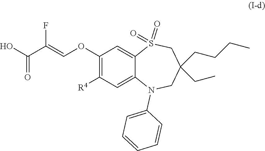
O=S1(=O)C2=CC(OC=C(C(O)=O)F)=C([R4])C=C2N(C2=CC=CC=C2)CC(CC)(CCCC)C1
